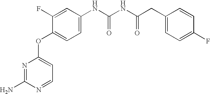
NC1=NC(OC2=CC=C(NC(=O)NC(=O)CC3=CC=C(F)C=C3)C=C2F)=CC=N1
